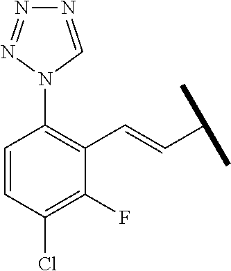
C1=CC(Cl)=C(F)C(C=CC(C)C)=C1N1C=NN=N1
